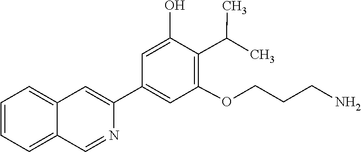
C1=C(C2=CC3=CC=CC=C3C=N2)C=C(O)C(C(C)C)=C1OCCCN
